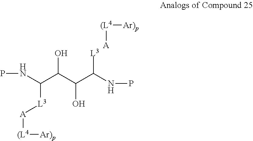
PNC(C(C(C(NP)[L3])O)O)[L3][A][(L4][Ar)p].[(L4]([A])[Ar)p]
